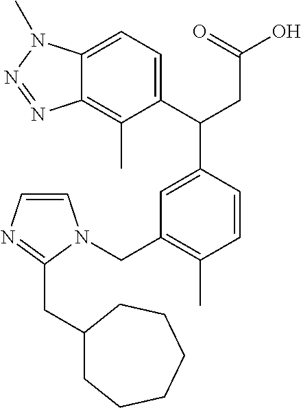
C1(C(CC(O)=O)C2=CC(CN3C=CN=C3CC3CCCCCC3)=C(C)C=C2)=CC=C2C(=C1C)N=NN2C
